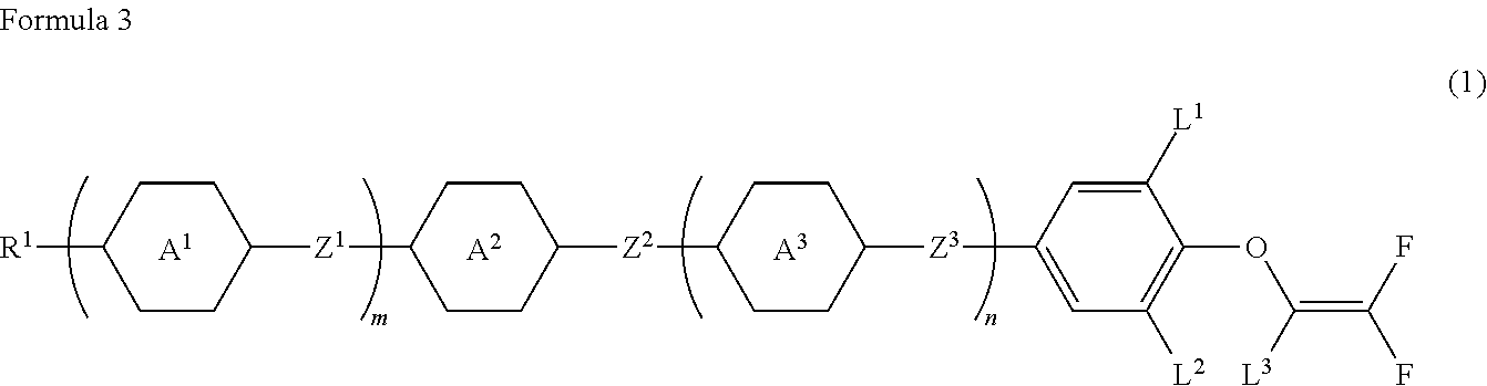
[A1].[A3].C1([R1])CCC([Z1]C2CCC([Z2]C3CCC([Z3]C4=CC([L2])=C(OC(=C(F)F)[L3])C([L1])=C4)CC3)CC2)CC1.[A2]
